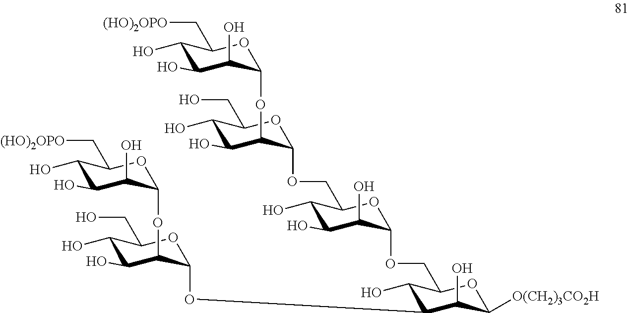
C1(O)C(OC2C(OC3C(O)C(O)C(O)C(C[(HO)2OPO])O3)C(O)C(O)C(CO)O2)C(O)C([O(CH2)3CO2H])OC1COC1C(O)C(O)C(O)C(COC2C(OC3C(O)C(O)C(O)C(C[(HO)2OPO])O3)C(O)C(O)C(CO)O2)O1
